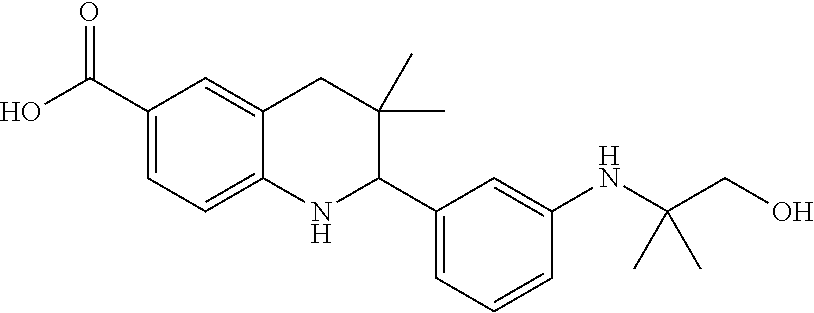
C1(C(O)=O)=CC=C2C(=C1)CC(C)(C)C(C1=CC=CC(NC(CO)(C)C)=C1)N2
